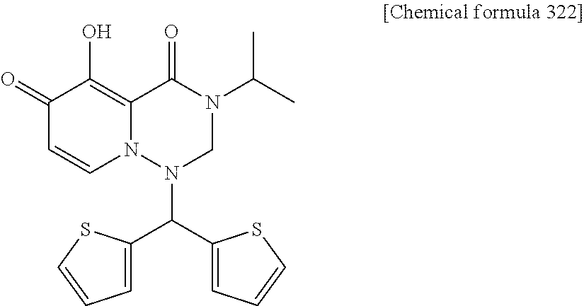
C1(=O)C=CN2C(=C1O)C(=O)N(C(C)C)CN2C(C1=CC=CS1)C1=CC=CS1
